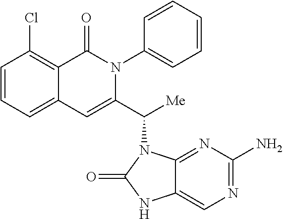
C12=CC=CC(Cl)=C1C(=O)N(C1=CC=CC=C1)C(C([Me])N1C3=NC(N)=NC=C3NC1=O)=C2
